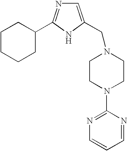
C1CCCCC1C1=NC=C(CN2CCN(C3=NC=CC=N3)CC2)N1
